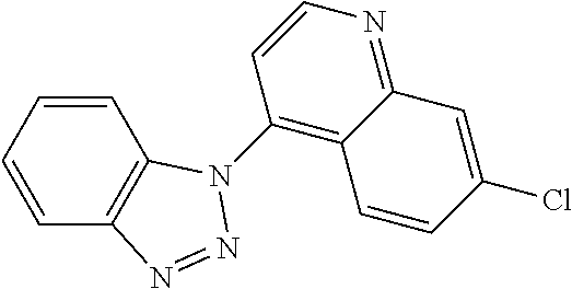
C1=CC=CC2=C1N(C1=C3C(=NC=C1)C=C(Cl)C=C3)N=N2
